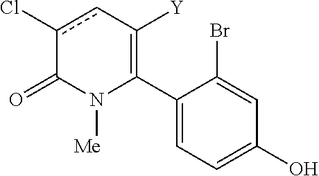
C1(C2=C([Y])cc(Cl)C(=O)N2[Me])=CC=C(O)C=C1Br
